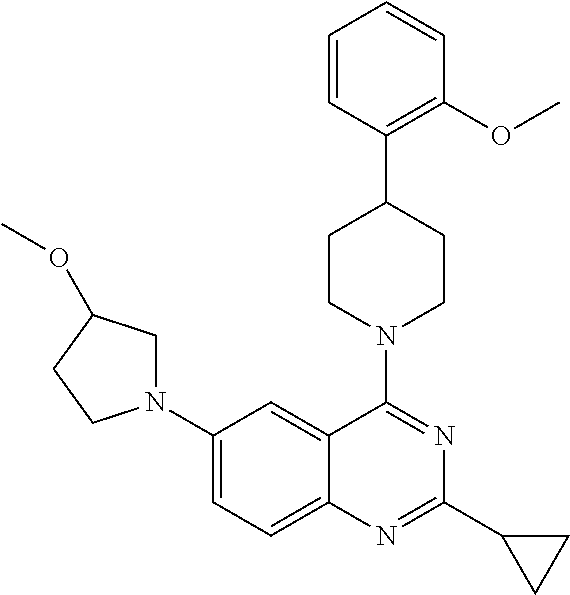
C1(N2CC(OC)CC2)=CC=C2C(=C1)C(N1CCC(C3=C(OC)C=CC=C3)CC1)=NC(C1CC1)=N2
